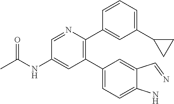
C1(C2=CC=C(N)C(C=N)=C2)=C(C2=CC(C3CC3)=CC=C2)N=CC(NC(C)=O)=C1
